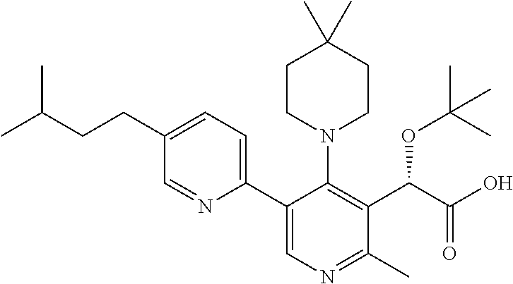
C(CCC1=CC=C(C2=CN=C(C)C(C(OC(C)(C)C)C(=O)O)=C2N2CCC(C)(C)CC2)N=C1)(C)C
